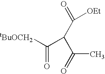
O=C(C(C(=O)C)C([tBuOCH2])=O)[OEt]
